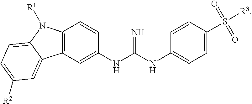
C12=C(C=C(NC(NC3=CC=C(S([R3])(=O)=O)C=C3)=N)C=C1)C1=CC([R2])=CC=C1N2[R1]
